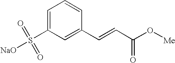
C1=C(S([NaO])(=O)=O)C=C(C=CC(O[Me])=O)C=C1
